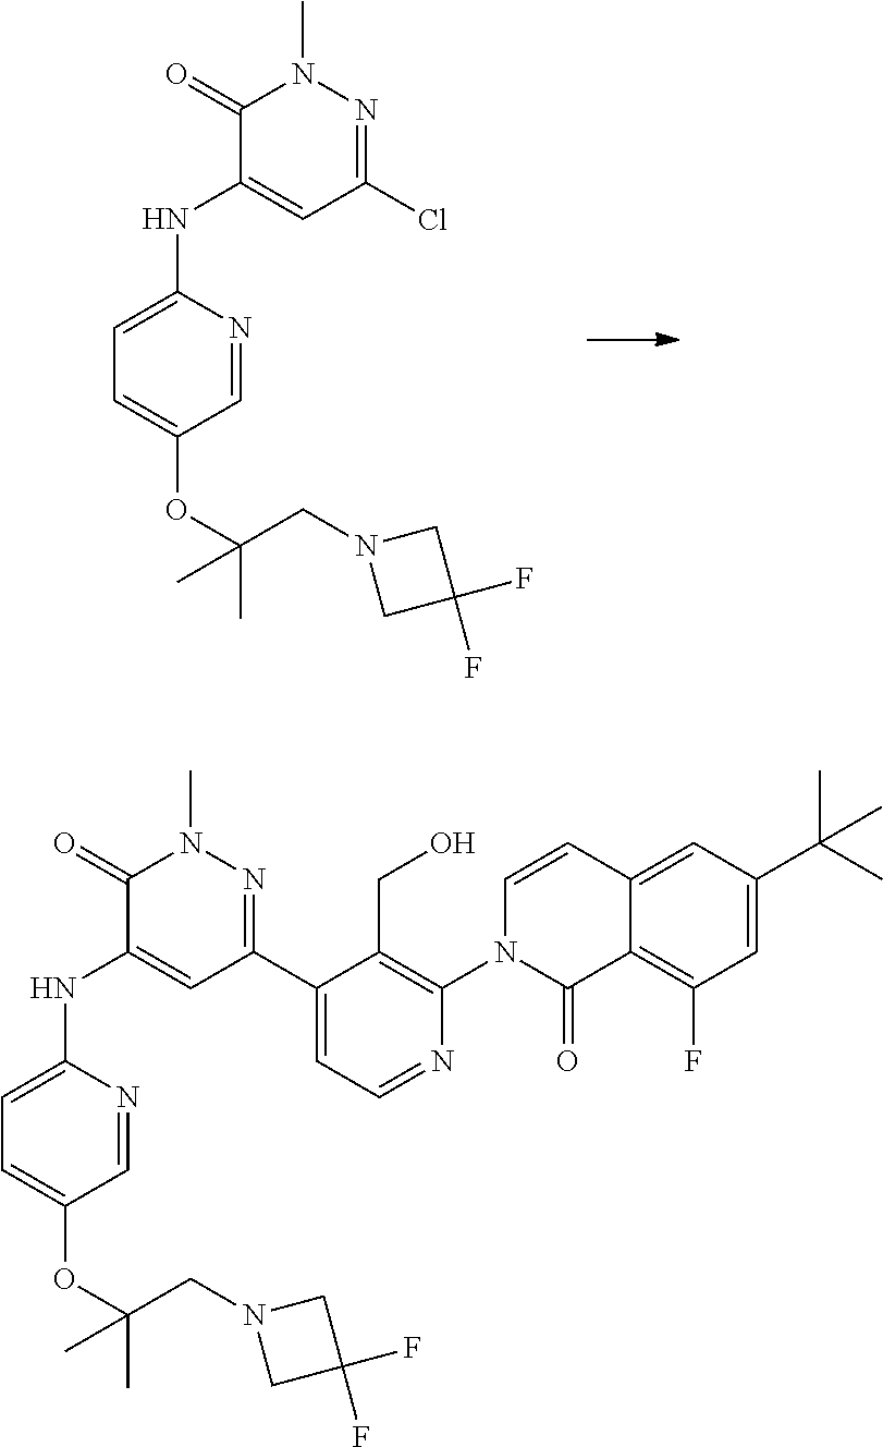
C1(NC2=CC(Cl)=NN(C)C2=O)=CC=C(OC(CN2CC(F)(F)C2)(C)C)C=N1.C1=C(C2=NN(C)C(=O)C(NC3=CC=C(OC(CN4CC(F)(F)C4)(C)C)C=N3)=C2)C(CO)=C(N2C(=O)C3=C(F)C=C(C(C)(C)C)C=C3C=C2)N=C1
